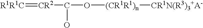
[R1R1C]=[CR2]C(O[(CR1R1)n][CR1N(R3)3+A-])O
